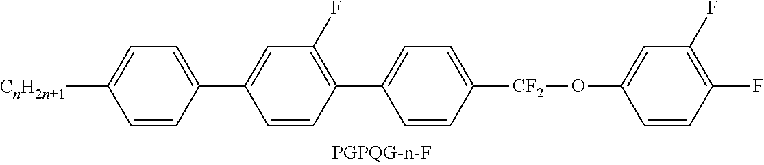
C1=CC(C2=CC(F)=C(C3=CC=C([CF2]OC4=CC(F)=C(F)C=C4)C=C3)C=C2)=CC=C1[CnH2n+1]
